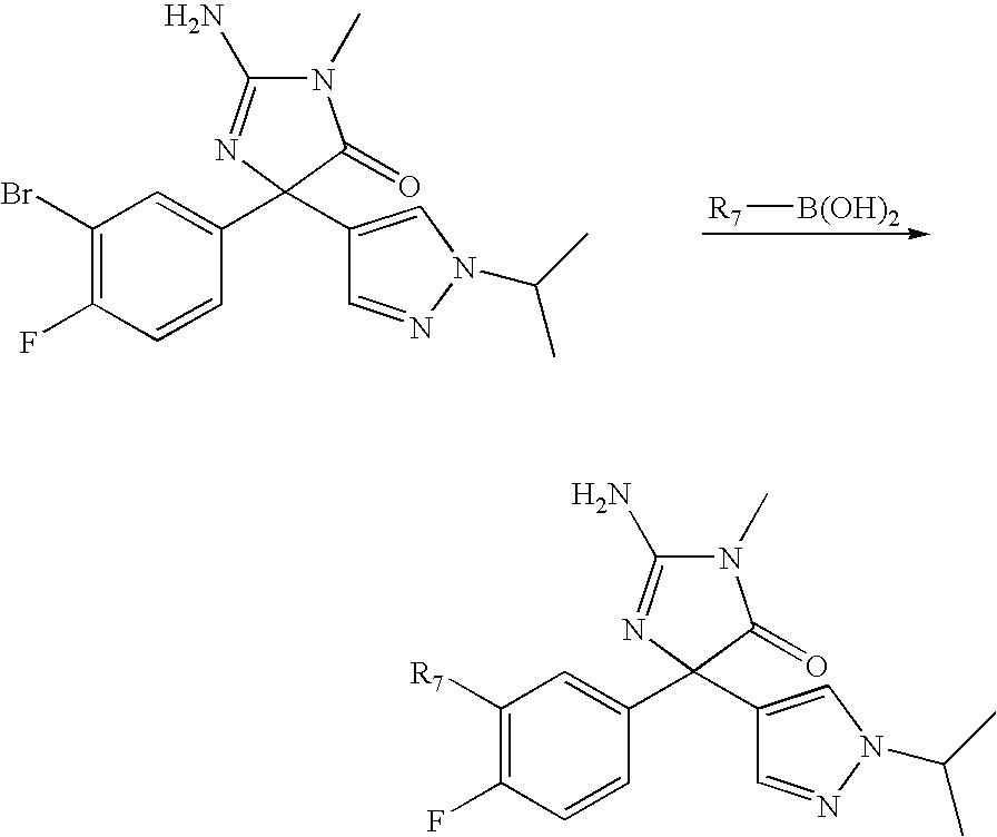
C1(Br)=C(F)C=CC(C2(C3=CN(C(C)C)N=C3)N=C(N)N(C)C2=O)=C1.[R7][B(OH)2].C1([R7])=C(F)C=CC(C2(C3=CN(C(C)C)N=C3)N=C(N)N(C)C2=O)=C1
